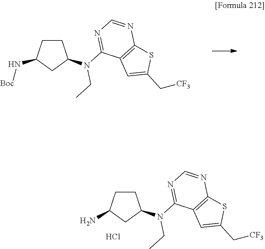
C1CC(N[Boc])CC1N(C1=NC=NC2=C1C=C(C[CF3])S2)CC.C1CC(N)CC1N(C1=NC=NC2=C1C=C(C[CF3])S2)CC.Cl
